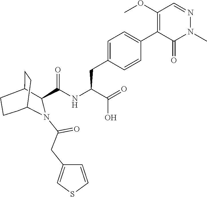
N(C(=O)C1C2CCC(CCC2)N1C(=O)CC1=CSC=C1)C(C(O)=O)CC1=CC=C(C2=C(OC)C=NN(C)C2=O)C=C1
